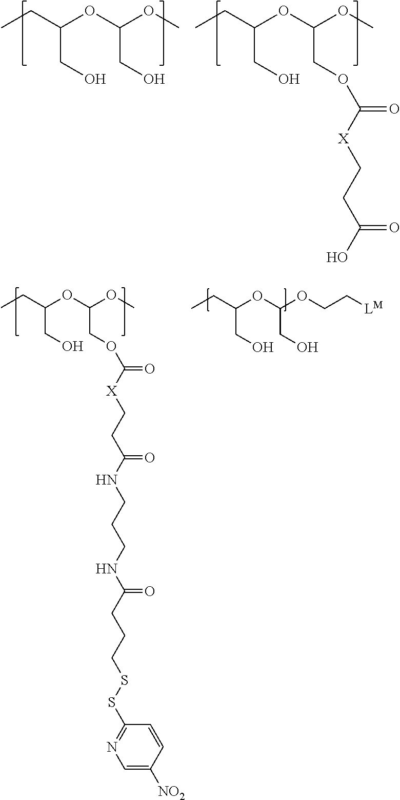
CCC(OC(OC)CO)CO.CCC(OC(OC)COC(=O)[X]CCC(O)=O)CO.CCC(OC(OCC[LM])CO)CO.CCC(OC(OC)COC(=O)[X]CCC(NCCCNC(CCCSSC1=NC=C([NO2])C=C1)=O)=O)CO
